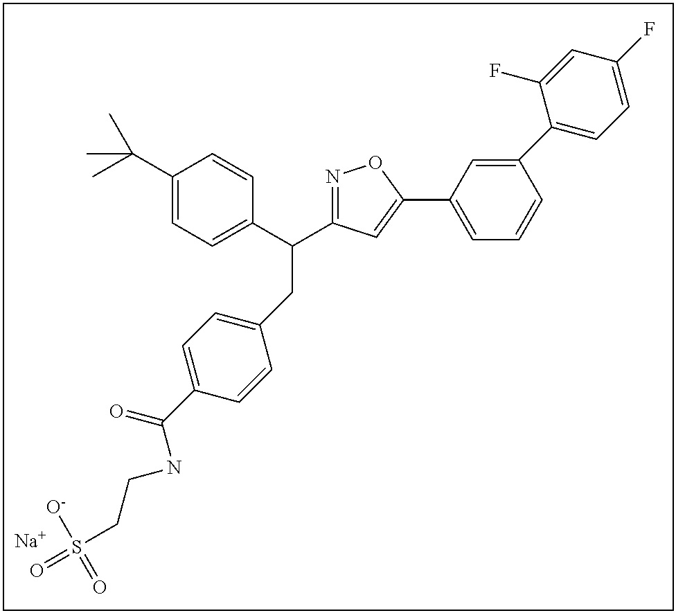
[Na].C1=C(C2=CC(C(C3=CC=C(C(C)(C)C)C=C3)CC3=CC=C(C(=O)NCCS(=O)([O-])=O)C=C3)=NO2)C=C(C2=CC=C(F)C=C2F)C=C1
